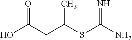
OC(CC(SC(N)=N)C)=O
